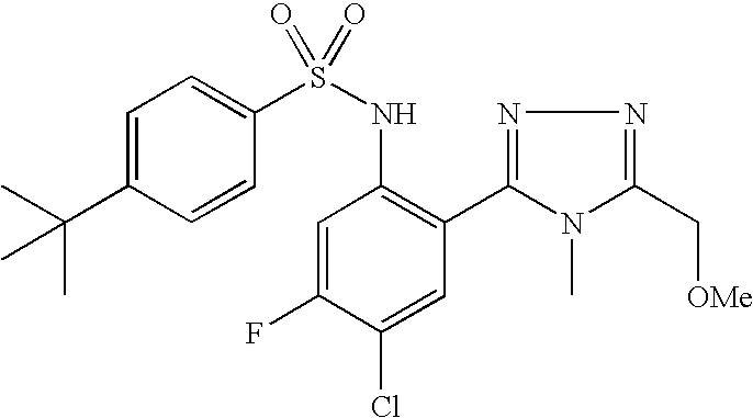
C1=C(C(C)(C)C)C=CC(S(NC2=C(C3=NN=C(C[OMe])N3C)C=C(Cl)C(F)=C2)(=O)=O)=C1
